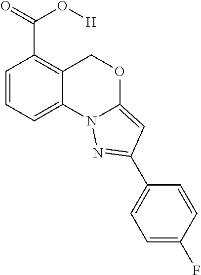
C1=CC=C2C(=C1C(=O)O[H])COC1=CC(C3=CC=C(F)C=C3)=NN21
